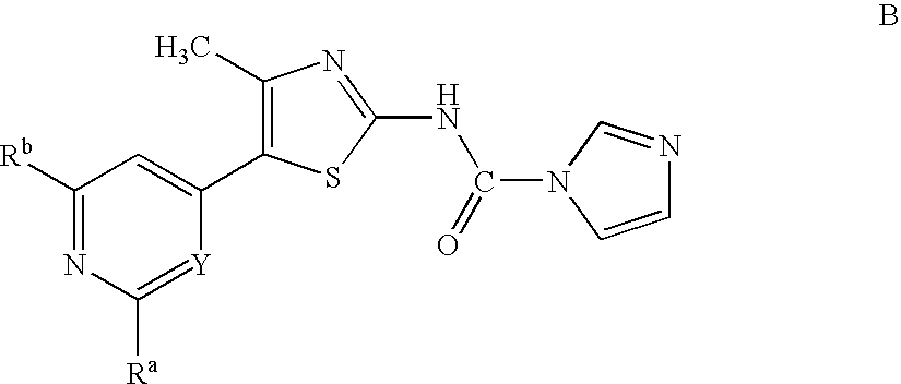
C1([Rb])=NC([Ra])=[Y]C(C2=C(C)N=C(NC(=O)N3C=NC=C3)S2)=C1
